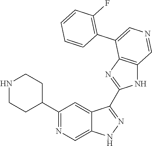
C1(C2CCNCC2)=NC=C2C(=C1)C(C1=NC3=C(N1)C=NC=C3C1=C(F)C=CC=C1)=NN2
